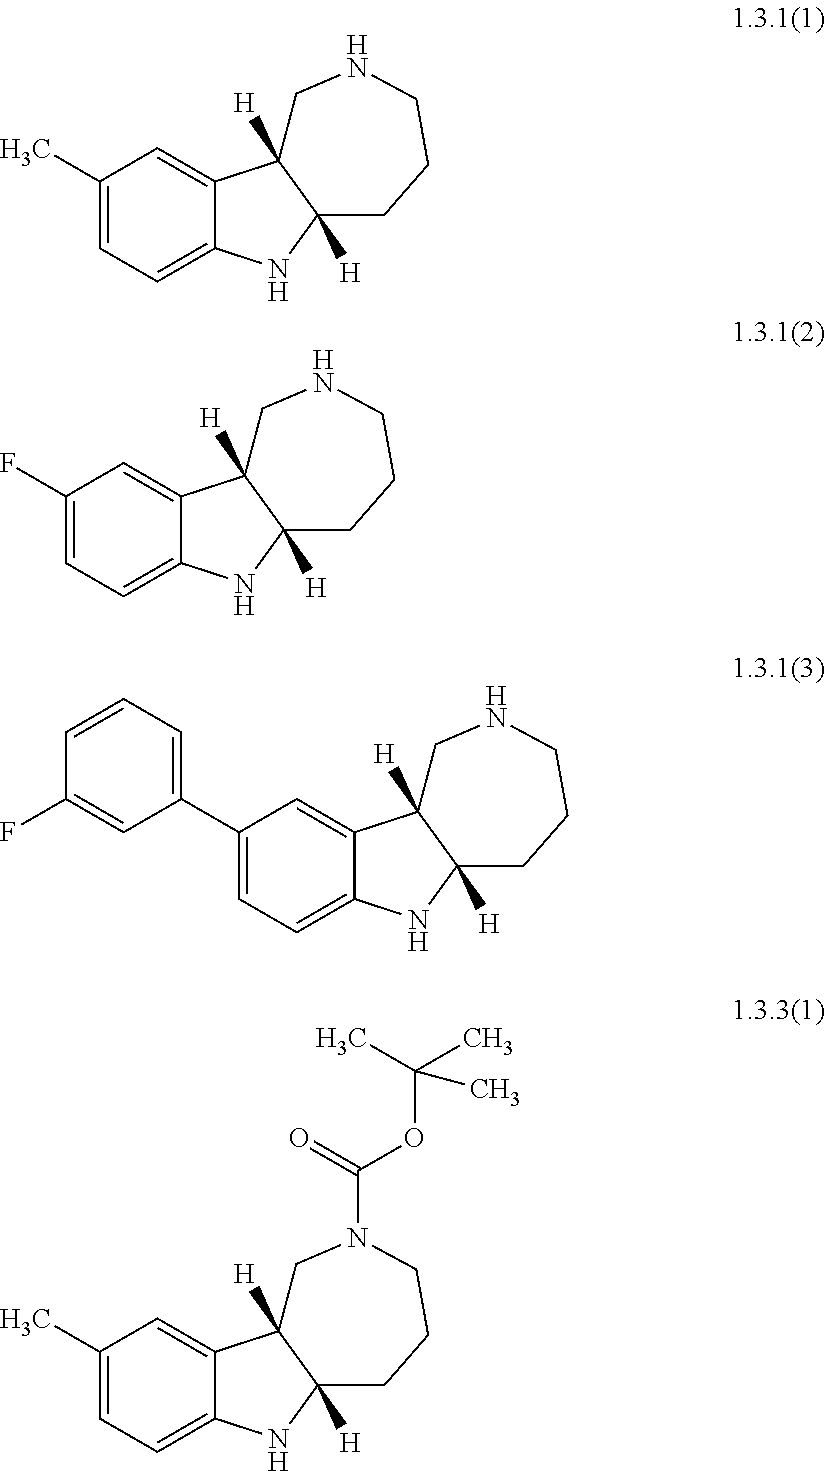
C1(C)=CC=C2C(=C1)C1([H])C([H])(CCCNC1)N2.C1(F)=CC=C2C(=C1)C1([H])C([H])(CCCNC1)N2.C1(C2=CC=CC(F)=C2)=CC=C2C(=C1)C1([H])C([H])(CCCNC1)N2.C1(C)=CC=C2C(=C1)C1([H])C([H])(CCCN(C(=O)OC(C)(C)C)C1)N2
